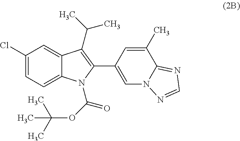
C1(Cl)=CC=C2C(=C1)C(C(C)C)=C(C1=CN3C(=NC=N3)C(C)=C1)N2C(OC(C)(C)C)=O
